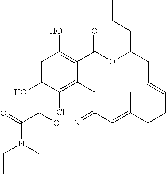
C1=C(O)C(Cl)=C2C(=C1O)C(=O)OC(CCC)CC=CCCC(C)=CC(=NOCC(=O)N(CC)CC)C2
